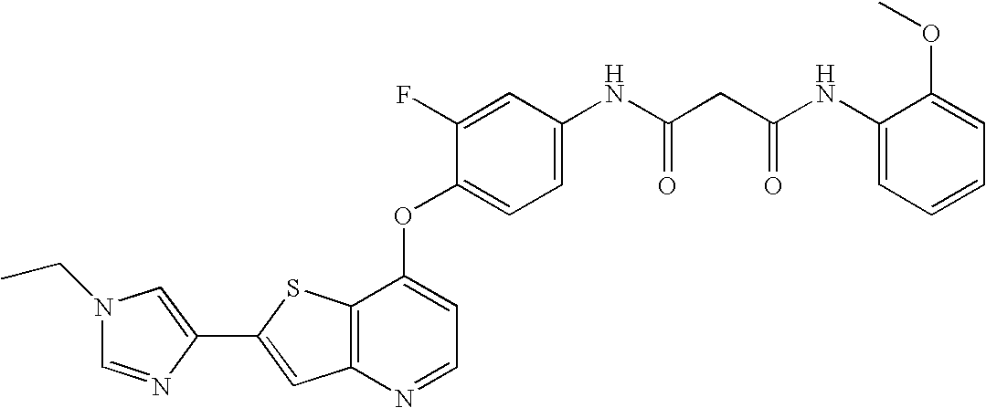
C12=C(SC(C3=CN(CC)C=N3)=C1)C(OC1=CC=C(NC(CC(NC3=CC=CC=C3OC)=O)=O)C=C1F)=CC=N2
